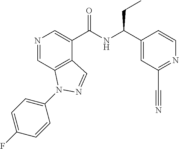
N1=CC2=C(C(C(NC(C3=CC(C#N)=NC=C3)CC)=O)=C1)C=NN2C1=CC=C(F)C=C1
